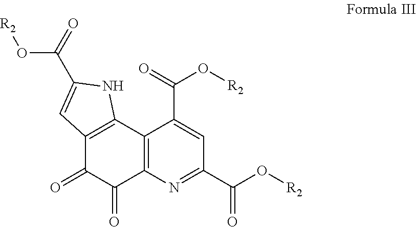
C12=C(N=C(C(O[R2])=O)C=C1C(=O)O[R2])C(=O)C(=O)C1=C2NC(C(=O)O[R2])=C1
